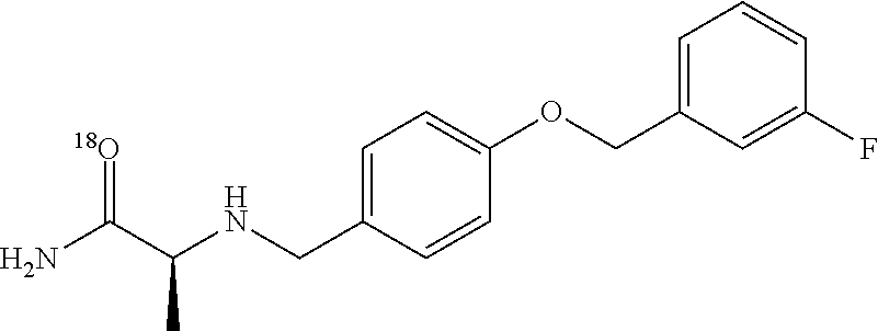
NC(C(NCC1=CC=C(OCC2=CC=CC(F)=C2)C=C1)C)=[18O]
